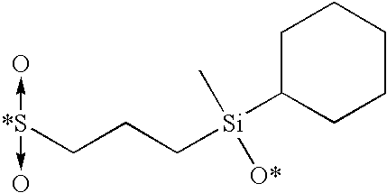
[*S](CCC[Si](C1CCCCC1)(C)[O*])(->O)->O
